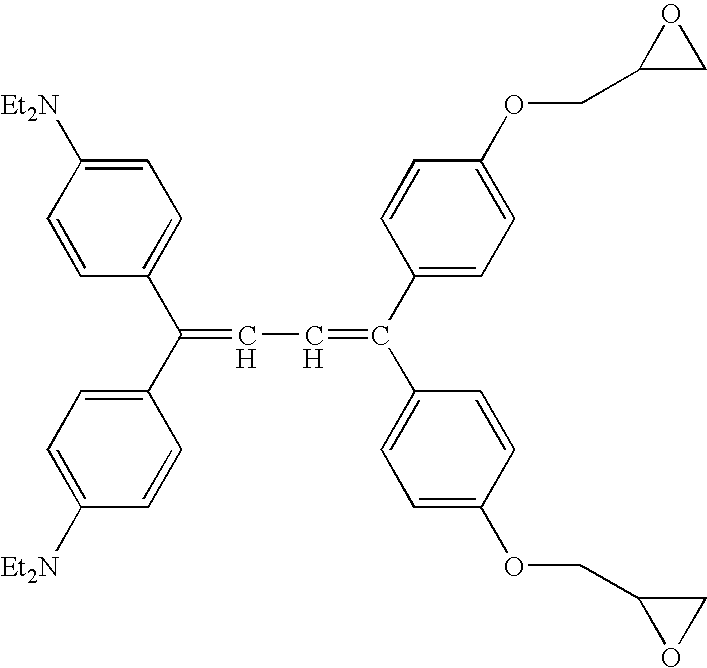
C(C1=CC=C([Et2N])C=C1)(C1=CC=C([Et2N])C=C1)=CC=C(C1=CC=C(OCC2CO2)C=C1)C1=CC=C(OCC2OC2)C=C1
